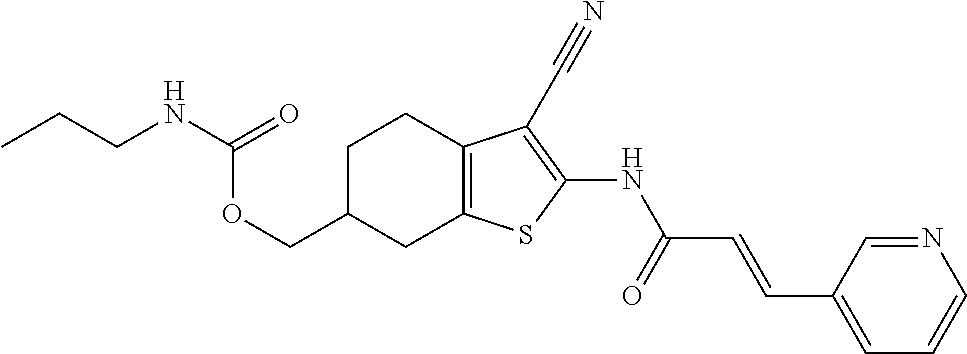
O(CC1CC2=C(CC1)C(C#N)=C(NC(C=CC1=CC=CN=C1)=O)S2)C(=O)NCCC
